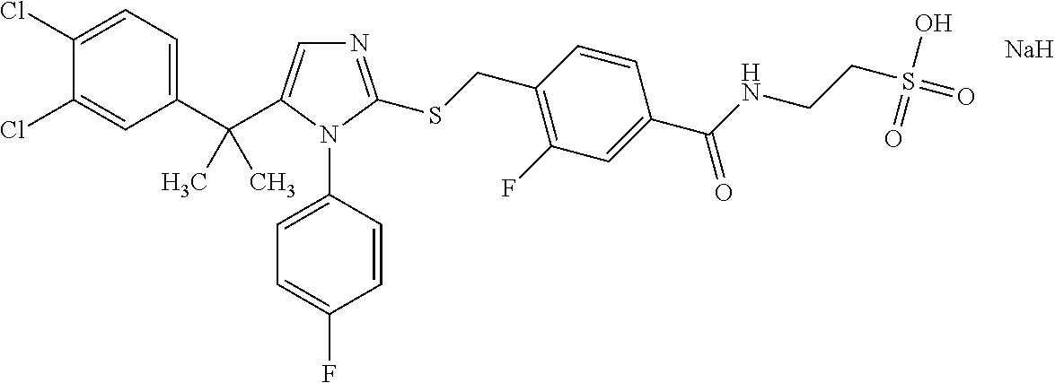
C1(C(C)(C)C2=CN=C(SCC3=C(F)C=C(C(NCCS(=O)(O)=O)=O)C=C3)N2C2=CC=C(F)C=C2)=CC=C(Cl)C(Cl)=C1.[Na]
